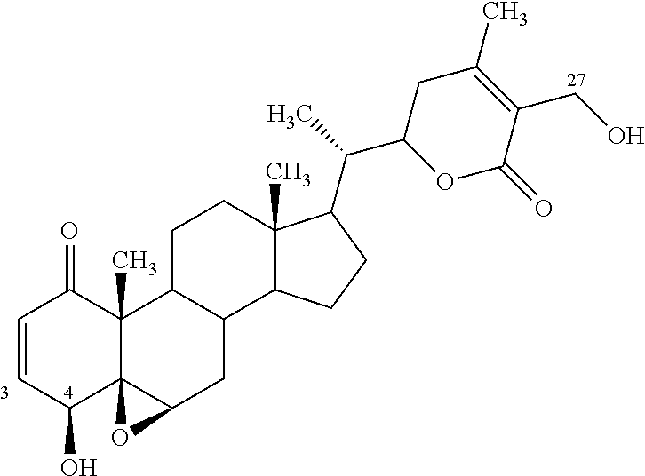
C1=CC(O)C23C(C)(C1=O)C1C(CC2O3)C2C(C)(CC1)C(C(C1OC(=O)C(CO)=C(C)C1)C)CC2
